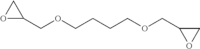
O1C(COCCCCOCC2OC2)C1
